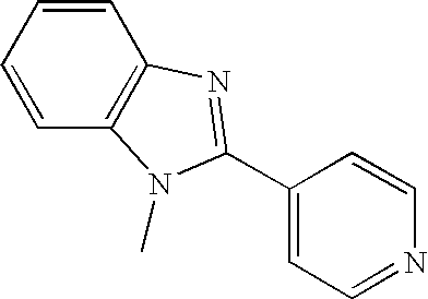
C1=CC=CC2=C1N=C(C1=CC=NC=C1)N2C
